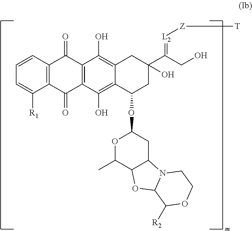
C12=C(C=CC=C1[R1])C(=O)C1=C(C2=O)C(O)=C2C(=C1O)CC(C(CO)=[L2][Z][T])(O)CC2OC1CC2C(C(C)O1)OC1N2CCOC1[R2]
